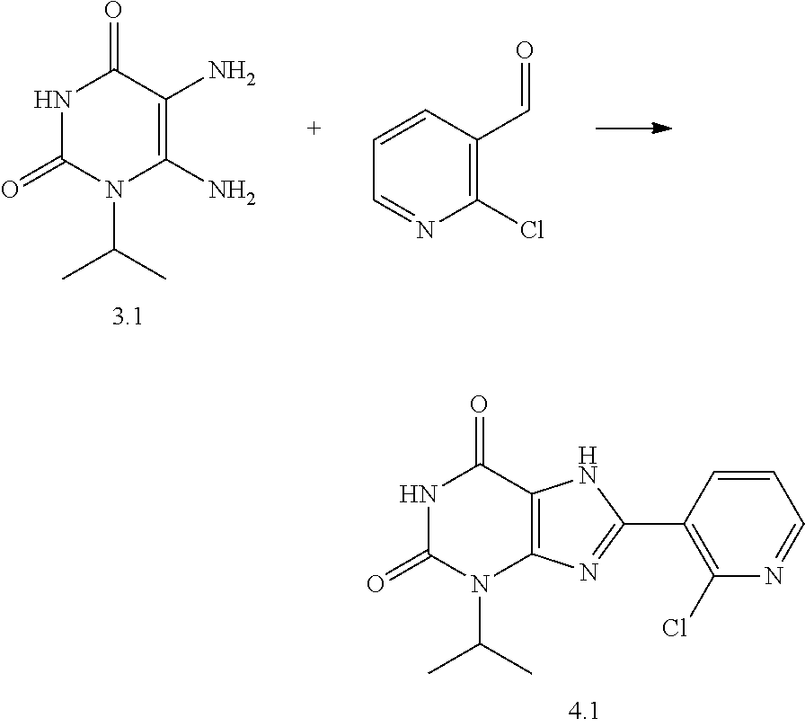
N1C(=O)N(C(C)C)C(N)=C(N)C1=O.C1(Cl)=C(C=O)C=CC=N1.N1C(=O)N(C(C)C)C2=C(C1=O)NC(C1=C(Cl)N=CC=C1)=N2
